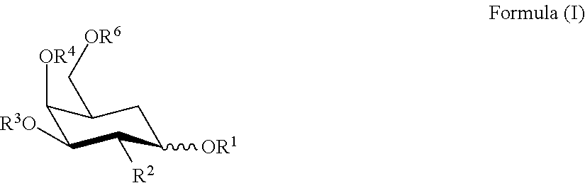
C1([OR4])C([R3O])C([R2])C([OR1])CC1C[OR6]
